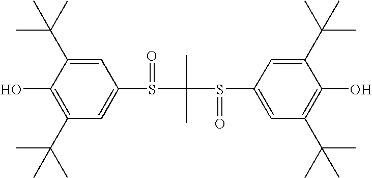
C1(C(C)(C)C)=C(O)C(C(C)(C)C)=CC(S(C(C)(C)S(C2=CC(C(C)(C)C)=C(O)C(C(C)(C)C)=C2)=O)=O)=C1
